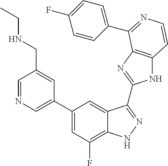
C1(C2=CN=CC(CNCC)=C2)=CC(F)=C2C(=C1)C(C1=NC3=C(N1)C=CN=C3C1=CC=C(F)C=C1)=NN2
